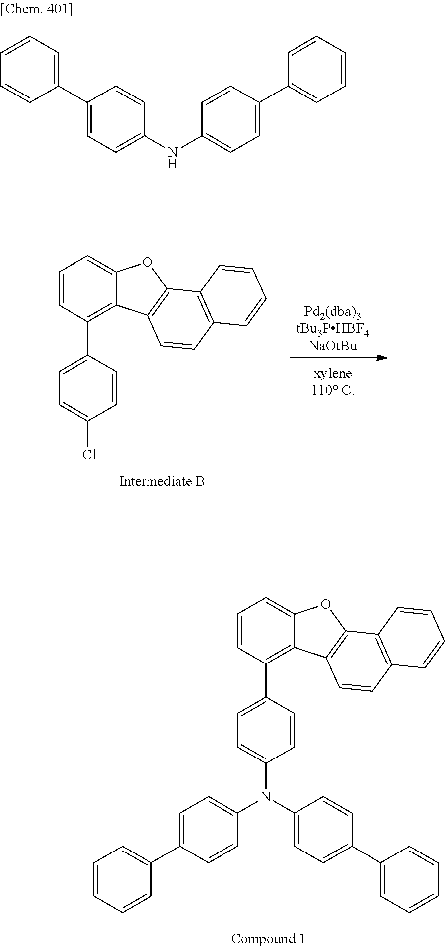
C1=C(C2=CC=CC=C2)C=CC(N(C2=CC=C(C3=C4C(=CC=C3)OC3=C4C=CC4=C3C=CC=C4)C=C2)C2=CC=C(C3=CC=CC=C3)C=C2)=C1.C1=C(C2=CC=CC=C2)C=CC(NC2=CC=C(C3=CC=CC=C3)C=C2)=C1.[Pd2(dba)3tBu3PHBF4NaOtBu].C1=CC(C2=CC=C(Cl)C=C2)=C2C(=C1)OC1=C2C=CC2=C1C=CC=C2
